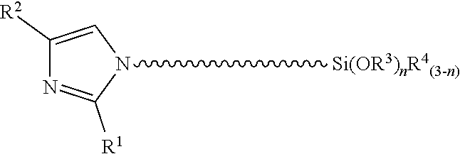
C1([R2])=CN([Si(OR3)nR4(3-n)])C([R1])=N1
